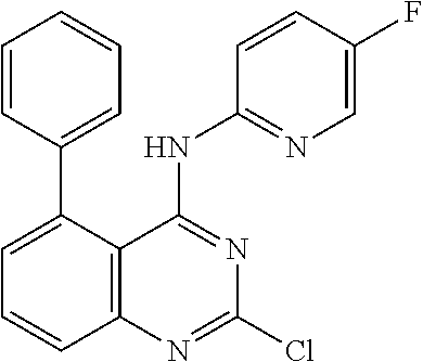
C1=CC=CC=C1C1=CC=CC2=C1C(NC1=NC=C(F)C=C1)=NC(Cl)=N2
